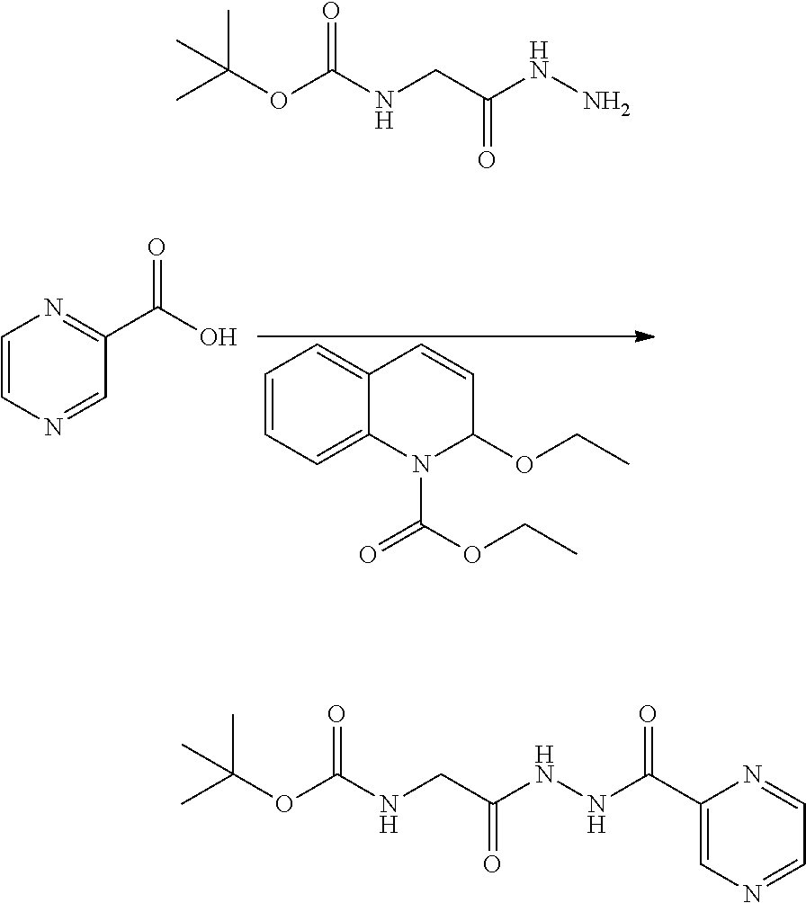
C1=CC=C2C(=C1)C=CC(OCC)N2C(=O)OCC.C1=CN=CC(C(O)=O)=N1.O(C(NCC(NN)=O)=O)C(C)(C)C.O(C(NCC(NNC(C1=CN=CC=N1)=O)=O)=O)C(C)(C)C
